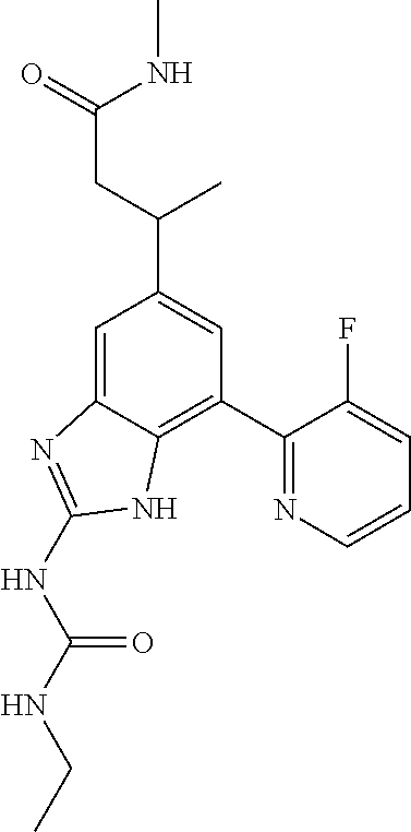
C1=C2C(=C(C3=NC=CC=C3F)C=C1C(CC(=O)NC)C)NC(NC(NCC)=O)=N2
